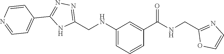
C1(CNC2=CC=CC(C(=O)NCC3=NC=CO3)=C2)=NN=C(C2=CC=NC=C2)N1
